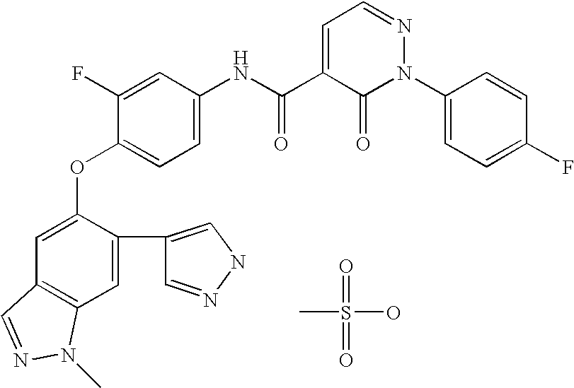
CS(=O)(O)=O.C1=C(OC2=CC=C(NC(C3=CC=NN(C4=CC=C(F)C=C4)C3=O)=O)C=C2F)C(C2=CNN=C2)=CC2=C1C=NN2C
